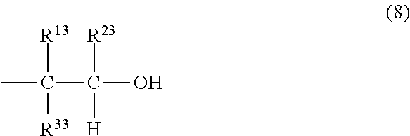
CC(C(O)([R23])[H])([R13])[R33]
